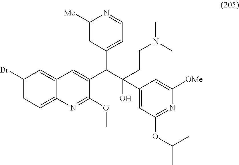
C1(Br)=CC=C2C(=C1)C=C(C(C(O)(CCN(C)C)C1=CC(OC(C)C)=NC([OMe])=C1)C1=CC=NC([Me])=C1)C(OC)=N2
